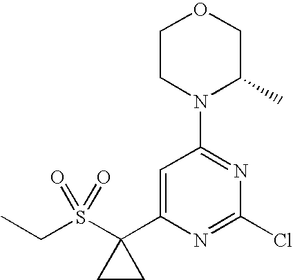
C(S(C1(C2=CC(N3C(C)COCC3)=NC(Cl)=N2)CC1)(=O)=O)C
